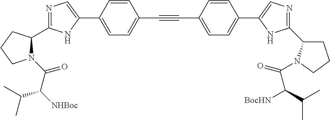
N1=C(C2N(C(C([NHBoc])C(C)C)=O)CCC2)NC(C2=CC=C(C#CC3=CC=C(C4=CN=C(C5CCCN5C(=O)C(C(C)C)[BocHN])N4)C=C3)C=C2)=C1
